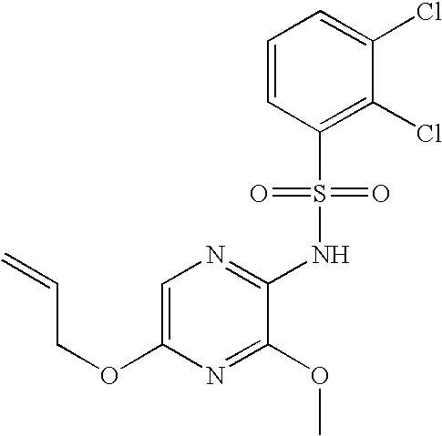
C1=C(OCC=C)N=C(OC)C(NS(C2=C(Cl)C(Cl)=CC=C2)(=O)=O)=N1
